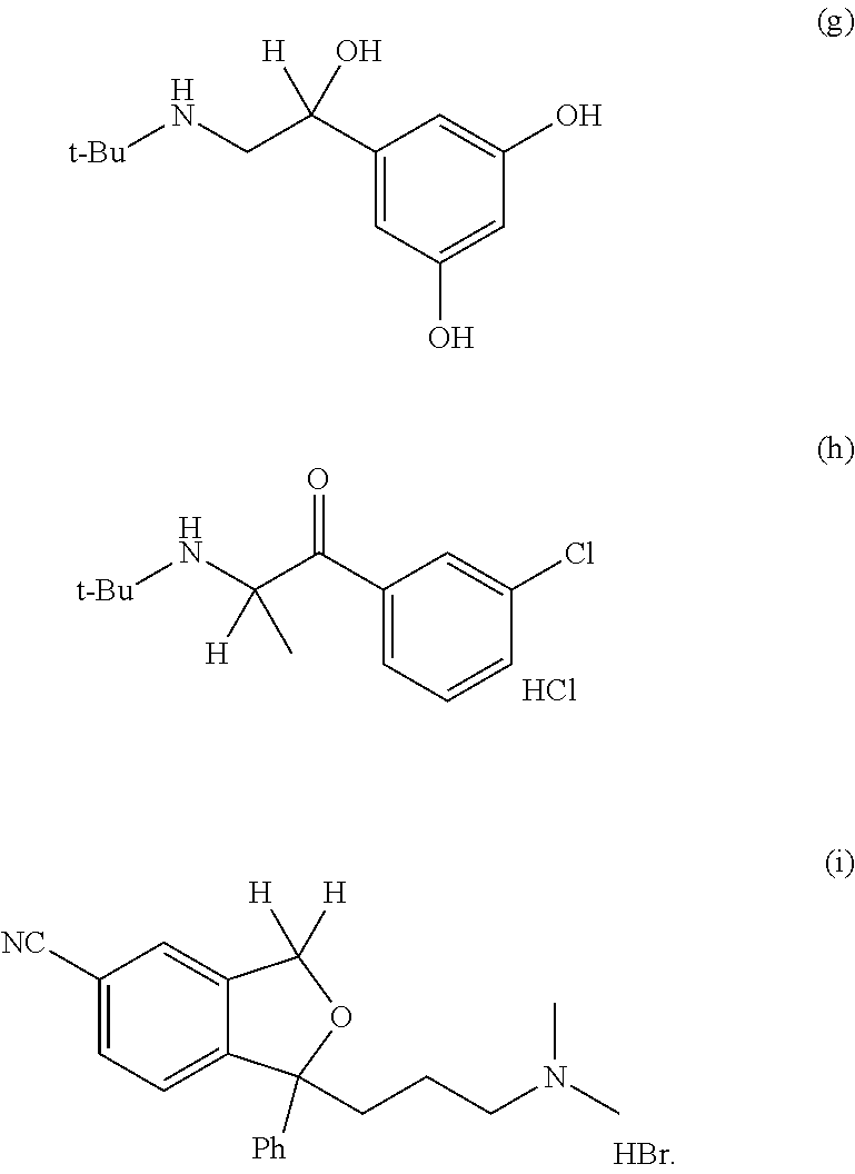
C1(C(C(N[t-Bu])([H])C)=O)=CC=CC(Cl)=C1.Cl.C1([NC])=CC=C2C(=C1)C([H])([H])OC2(CCCN(C)C)[Ph].C1(C(CN[t-Bu])([H])O)=CC(O)=CC(O)=C1
